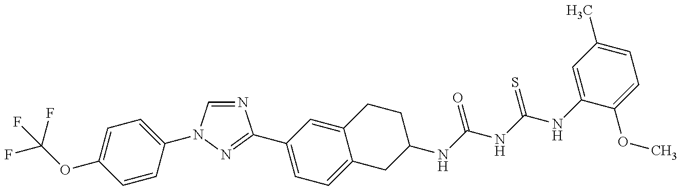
FC(OC1=CC=C(N2C=NC(C3=CC=C4C(=C3)CCC(NC(NC(NC3=CC(C)=CC=C3OC)=S)=O)C4)=N2)C=C1)(F)F
